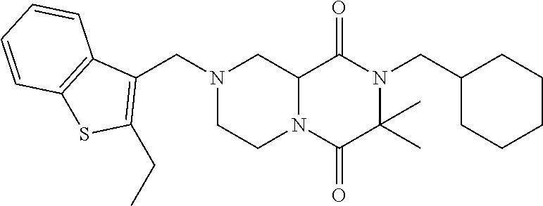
C12N(C(=O)C(C)(C)N(CC3CCCCC3)C1=O)CCN(CC1=C(CC)SC3=C1C=CC=C3)C2
